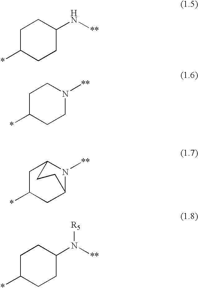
C1C(*)CCC(N[**])C1.C1C(*)CCN([**])C1.C1C(*)CC2N([**])C1CC2.C1C(*)CCC(N([**])[R5])C1
